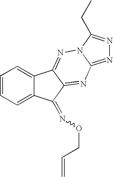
C1=CC=C2C(=C1)C1=NN3C(=NN=C3CC)N=C1C2=NOCC=C
